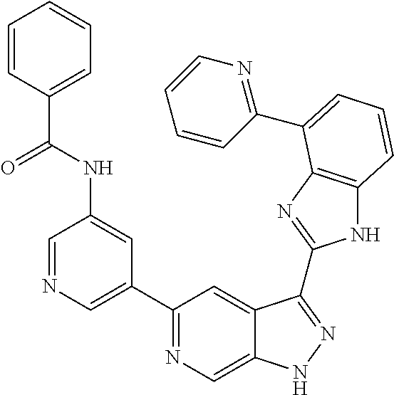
C1=NC=C(C2=NC=C3C(=C2)C(C2=NC4=C(N2)C=CC=C4C2=NC=CC=C2)=NN3)C=C1NC(C1=CC=CC=C1)=O
